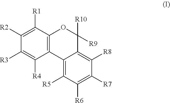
C1([R2])=C([R1])C2=C(C([R4])=C1[R3])C1=C([R5])C([R6])=C([R7])C([R8])=C1C([R10])([R9])O2
